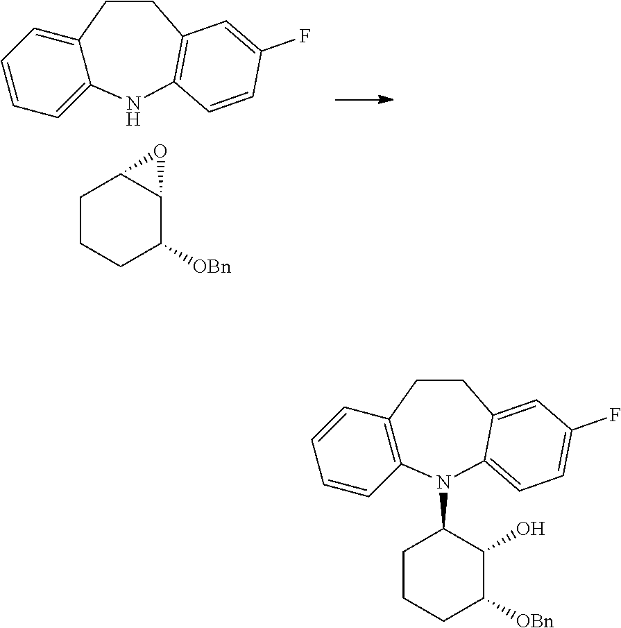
C1CCC([OBn])C2C1O2.C12=CC=CC=C1NC1=C(CC2)C=C(F)C=C1.C12=C(C=CC=C1)N(C1CCCC([OBn])C1O)C1=CC=C(F)C=C1CC2
